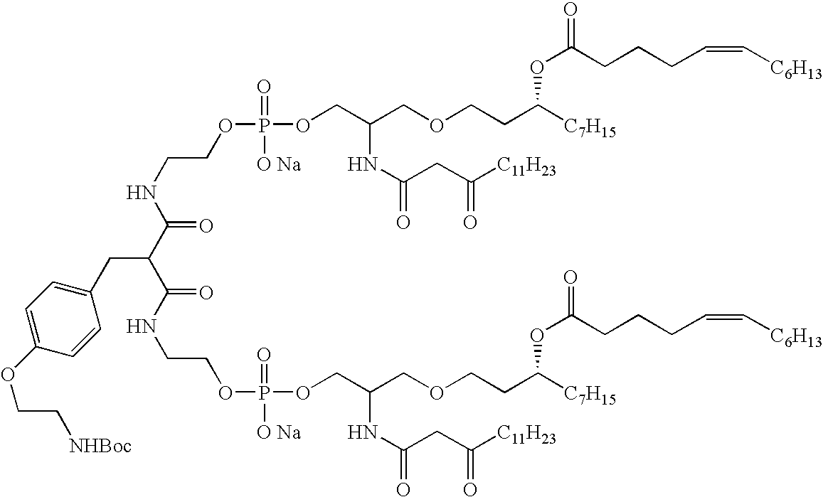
C(NC(C(C(NCCOP([O Na])(=O)OCC(COCCC([C7H15])OC(CCCC=C[C6H13])=O)NC(=O)CC([C11H23])=O)=O)CC1=CC=C(OCC[NHBoc])C=C1)=O)COP(=O)([O Na])OCC(COCCC([C7H15])OC(=O)CCCC=C[C6H13])NC(CC([C11H23])=O)=O
